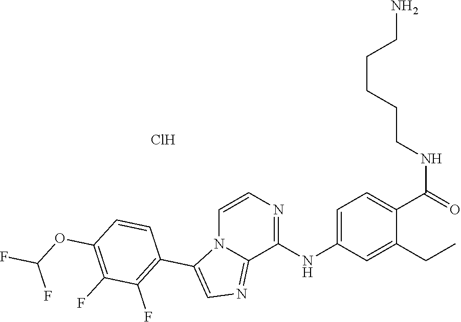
C1=C(NC2=NC=CN3C2=NC=C3C2=C(F)C(F)=C(OC(F)F)C=C2)C=C(CC)C(C(=O)NCCCCCN)=C1.Cl
